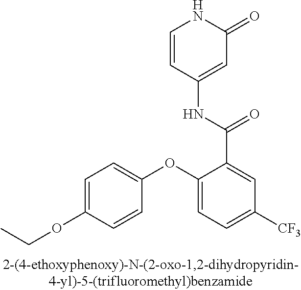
C1=CC(NC(C2=CC([CF3])=CC=C2OC2=CC=C(OCC)C=C2)=O)=CC(=O)N1
